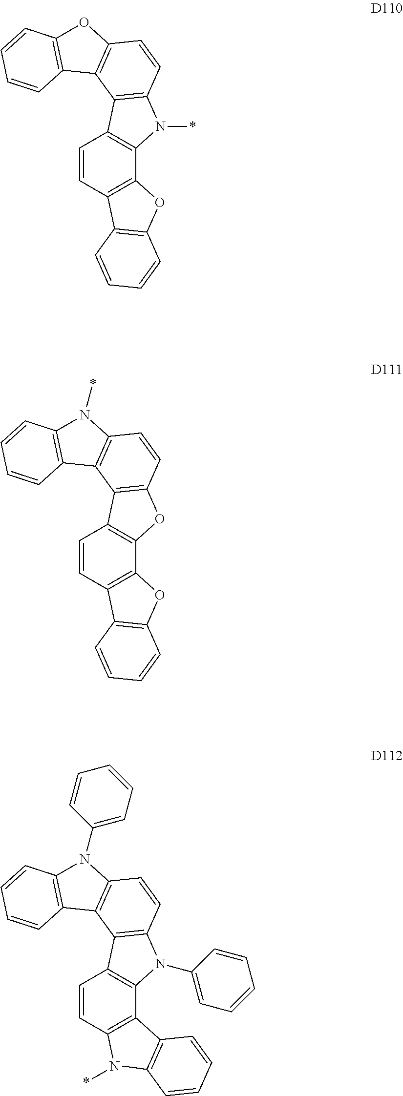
C1=CC2=C(C3=C1C1=C(N3*)C=CC3=C1C1=C(O3)C=CC=C1)OC1=C2C=CC=C1.C1=CC2=C(C3=C1C1=C(O3)C=CC3=C1C1=C(N3*)C=CC=C1)OC1=C2C=CC=C1.C1=CC2=C(C3=C1C1=C(N3C3=CC=CC=C3)C=CC3=C1C1=C(N3C3=CC=CC=C3)C=CC=C1)C1=C(N2*)C=CC=C1
